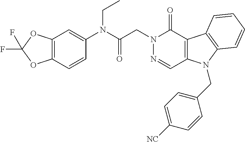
C12=C(C(=O)N(CC(=O)N(C3=CC4=C(C=C3)OC(F)(F)O4)CC)N=C1)C1=C(N2CC2=CC=C([NC])C=C2)C=CC=C1
